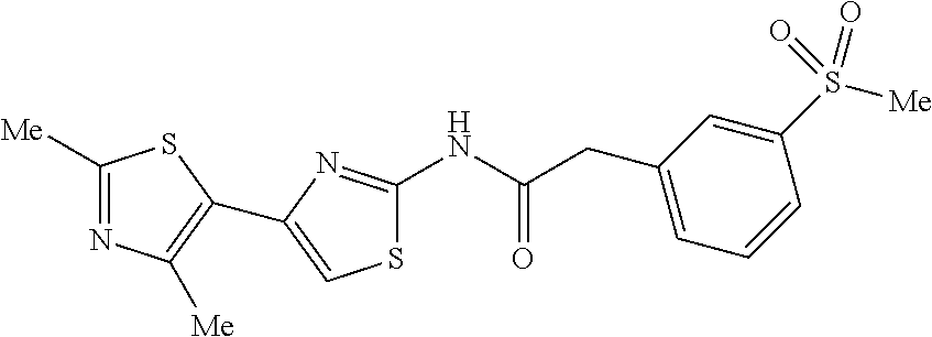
S1C(NC(CC2=CC=CC(S([Me])(=O)=O)=C2)=O)=NC(C2=C([Me])N=C([Me])S2)=C1
